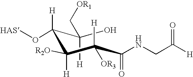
OC(C([H])(O[HAS])C([H])([R2O])C(C(=O)NCC([H])=O)([H])[OR3])([H])C[OR1]
